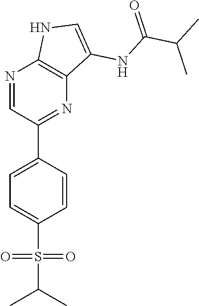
N1=CC(C2=CC=C(S(C(C)C)(=O)=O)C=C2)=NC2=C1NC=C2NC(C(C)C)=O
